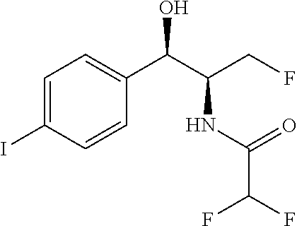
IC1=CC=C(C(C(CF)NC(C(F)F)=O)O)C=C1
